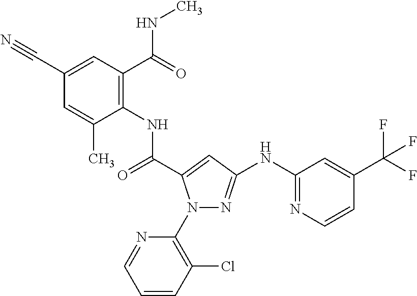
N1(C2=C(Cl)C=CC=N2)N=C(NC2=NC=CC(C(F)(F)F)=C2)C=C1C(=O)NC1=C(C(NC)=O)C=C(C#N)C=C1C
